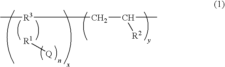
C[R3]CC([R2])C.[R1][Q]
